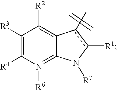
C1([R3])=C([R4])N([R6])=C2C(=C1[R2])c(C)c([R1])N2[R7]
